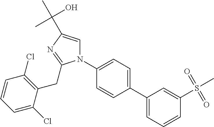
C1(C2=CC=CC(S(C)(=O)=O)=C2)=CC=C(N2C=C(C(C)(O)C)N=C2CC2=C(Cl)C=CC=C2Cl)C=C1
